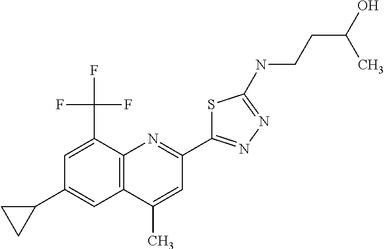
C1(C2=CC3=C(C(C(F)(F)F)=C2)N=C(C2=NN=C(NCCC(O)C)S2)C=C3C)CC1
